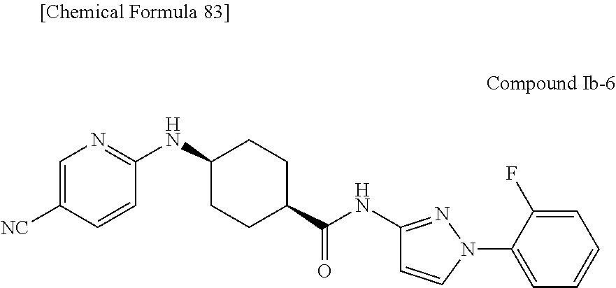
C1(NC2CCC(C(NC3=NN(C4=CC=CC=C4F)C=C3)=O)CC2)=NC=C([NC])C=C1
